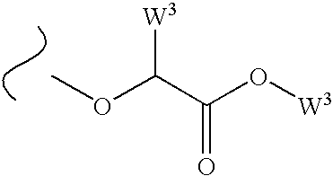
COC(C(O[W3])=O)[W3]
